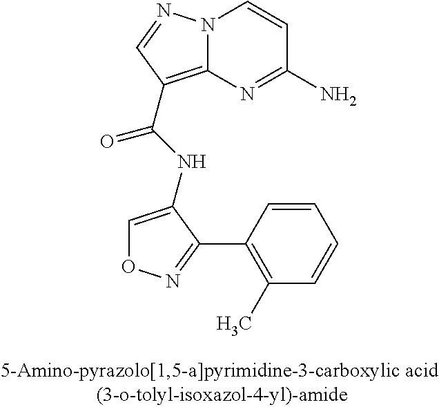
N12C(=C(C(NC3=CON=C3C3=C(C)C=CC=C3)=O)C=N1)N=C(N)C=C2
